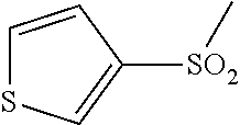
[SO2](C1=CSC=C1)C
